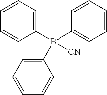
C1([B-](C2=CC=CC=C2)(C2=CC=CC=C2)[CN])=CC=CC=C1
